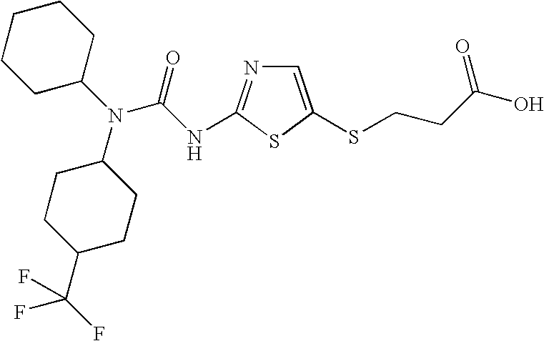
N(C(N(C1CCC(C(F)(F)F)CC1)C1CCCCC1)=O)C1=NC=C(SCCC(O)=O)S1
